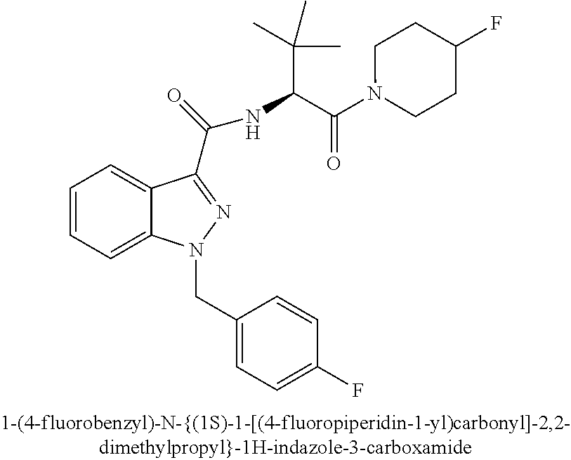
C1=CC=C2C(=C1)C(C(=O)NC(C(=O)N1CCC(F)CC1)C(C)(C)C)=NN2CC1=CC=C(F)C=C1
